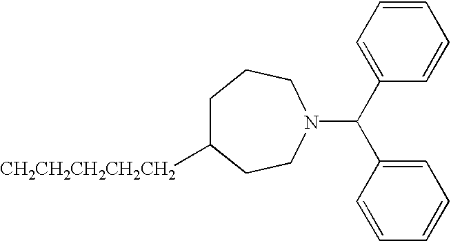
C1C([CH2CH2CH2CH2CH2])CCN(C(C2=CC=CC=C2)C2=CC=CC=C2)CC1
